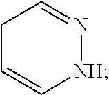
[NH]1N=CCC=C1
